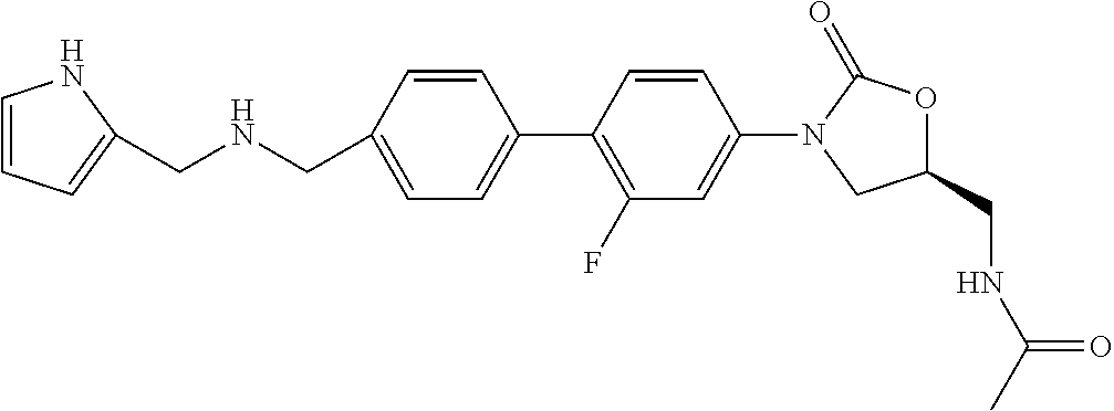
C(C1=CC=C(C2=C(F)C=C(N3C(=O)OC(CNC(C)=O)C3)C=C2)C=C1)NCC1=CC=CN1
